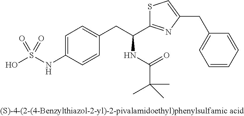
OS(NC1=CC=C(CC(C2=NC(CC3=CC=CC=C3)=CS2)NC(C(C)(C)C)=O)C=C1)(=O)=O
